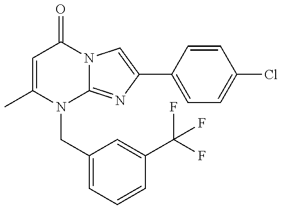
C1=C(C)N(CC2=CC=CC(C(F)(F)F)=C2)C2=NC(C3=CC=C(Cl)C=C3)=CN2C1=O
